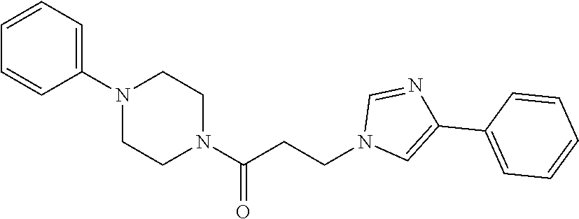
C1=CC=C(N2CCN(C(CCN3C=C(C4=CC=CC=C4)N=C3)=O)CC2)C=C1
